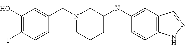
C1(O)=C(I)C=CC(CN2CCCC(NC3=CC4=C(C=C3)NN=C4)C2)=C1
